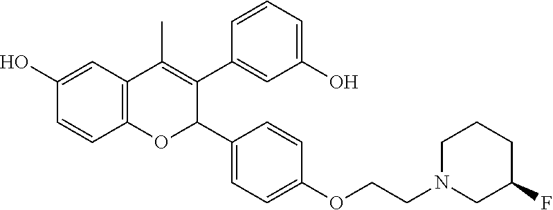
C12=C(C=C(O)C=C1)C(C)=C(C1=CC(O)=CC=C1)C(C1=CC=C(OCCN3CCCC(F)C3)C=C1)O2
